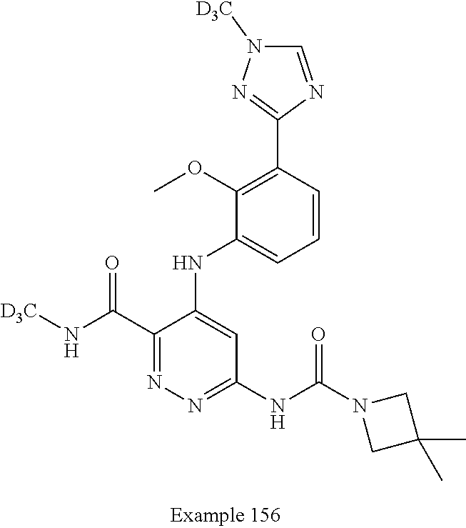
C1(OC)=C(C2=NN([D3C])C=N2)C=CC=C1NC1=CC(NC(N2CC(C)(C)C2)=O)=NN=C1C(N[D3C])=O
